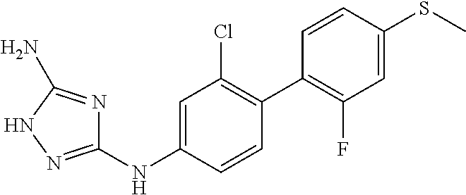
C1(NC2=CC(Cl)=C(C3=C(F)C=C(SC)C=C3)C=C2)=NNC(N)=N1
